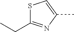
S1C(CC)=NC(C)=C1
